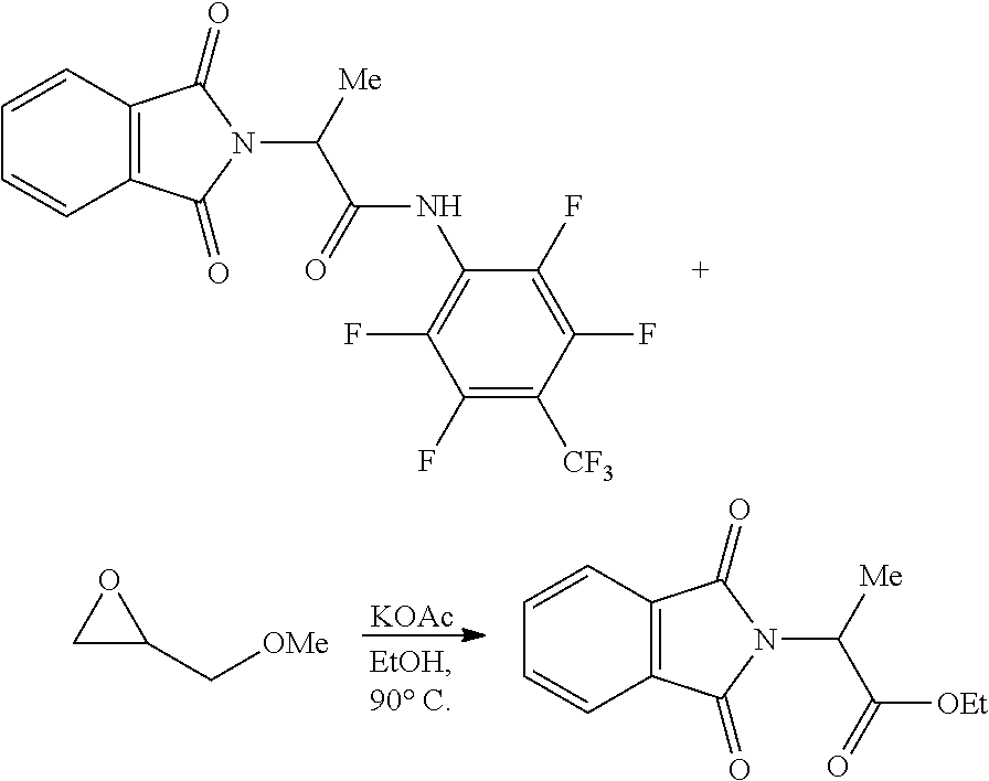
C12=C(C=CC=C1)C(=O)N(C(C(NC1=C(F)C(F)=C([CF3])C(F)=C1F)=O)[Me])C2=O.[KOAc].C1C(C[OMe])O1.C12=C(C=CC=C1)C(=O)N(C(C([OEt])=O)[Me])C2=O
